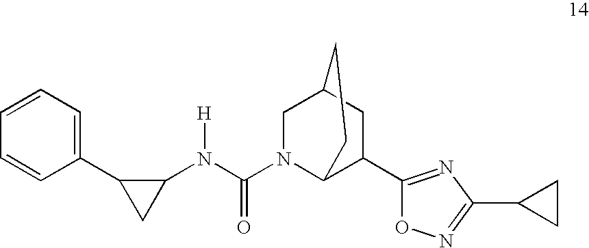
C1=CC=C(C2C(N(C(N3C4C(C5=NC(C6CC6)=NO5)CC(C3)CC4)=O)[H])C2)C=C1
